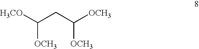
[H3CO]C(CC([OCH3])[OCH3])[OCH3]
